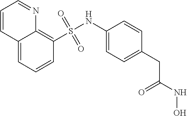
C12=CC=CC(S(NC3=CC=C(CC(=O)NO)C=C3)(=O)=O)=C1N=CC=C2
